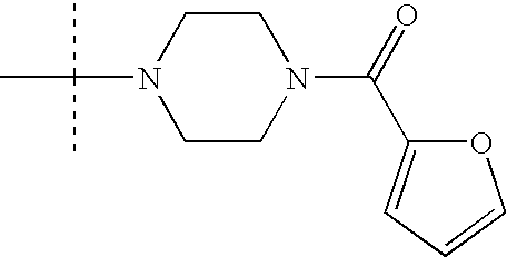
N1(C(C)(C)C)CCN(C(=O)C2=CC=CO2)CC1
